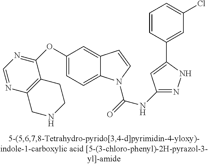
C1(OC2=NC=NC3=C2CCNC3)=CC=C2C(=C1)C=CN2C(=O)NC1=NNC(C2=CC(Cl)=CC=C2)=C1
